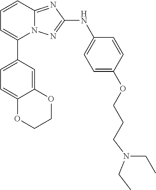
C1=CC2=NC(NC3=CC=C(OCCCN(CC)CC)C=C3)=NN2C(C2=CC=C3C(=C2)OCCO3)=C1
